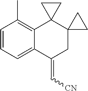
C1=CC=C2C(=C1C)C1(C3(CC2=C[CN])CC3)CC1
